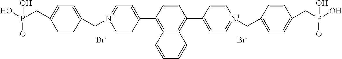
C1=CC(C2=C3C(=C(C4=CC=[N+](CC5=CC=C(CP(O)(=O)O)C=C5)C=C4)C=C2)C=CC=C3)=CC=[N+]1CC1=CC=C(CP(O)(=O)O)C=C1.[Br-].[Br-]
